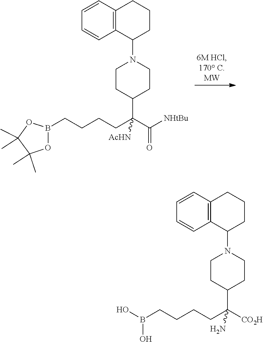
C1(N2CCC(C(C([NHtBu])=O)(CCCCB3OC(C)(C)C(C)(C)O3)[AcHN])CC2)CCCC2=C1C=CC=C2.C1(N2CCC(C([CO2H])(CCCCB(O)O)N)CC2)CCCC2=C1C=CC=C2
